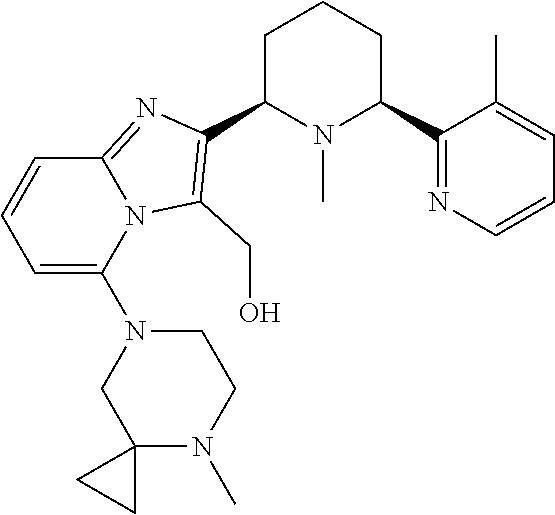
C1C(C2=C(CO)N3C(=N2)C=CC=C3N2CC3(N(C)CC2)CC3)N(C)C(C2=NC=CC=C2C)CC1
